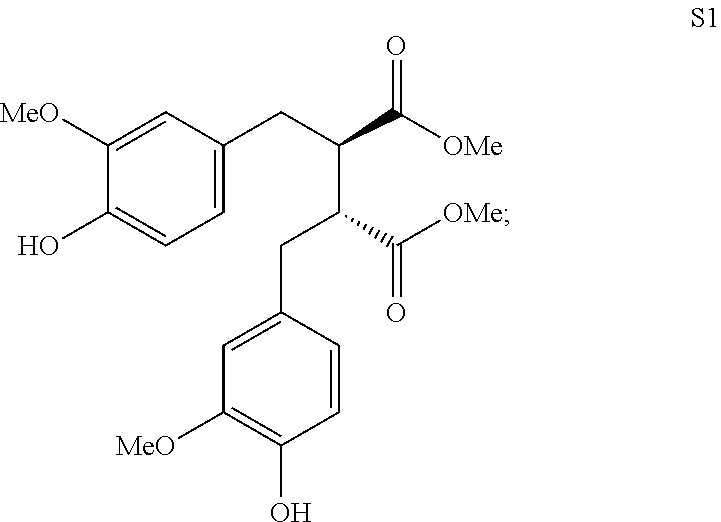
C1=C(CC(C([OMe])=O)C(C([OMe])=O)CC2=CC([MeO])=C(O)C=C2)C=C([MeO])C(O)=C1
